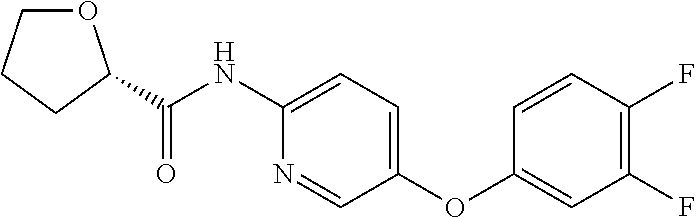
C1(NC(=O)C2CCCO2)=CC=C(OC2=CC(F)=C(F)C=C2)C=N1
